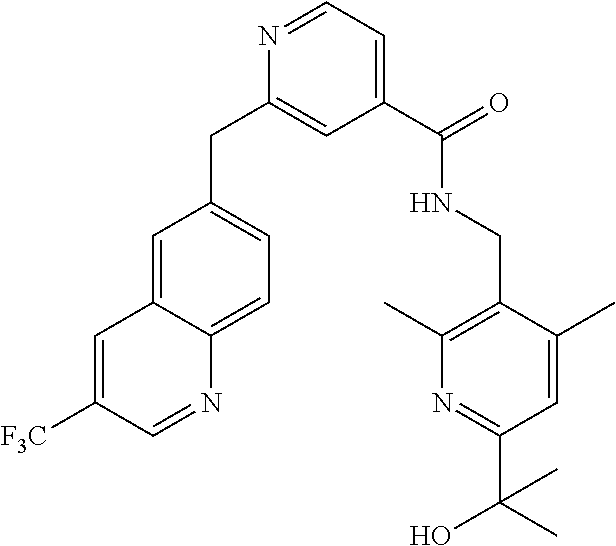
N1=CC=C(C(=O)NCC2=C(C)N=C(C(O)(C)C)C=C2C)C=C1CC1=CC=C2C(=C1)C=C([F3C])C=N2
